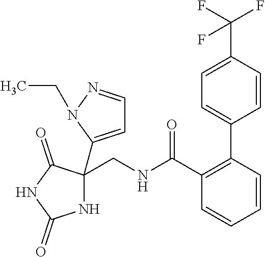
N1C(CNC(C2=C(C3=CC=C(C(F)(F)F)C=C3)C=CC=C2)=O)(C2=CC=NN2CC)C(=O)NC1=O
